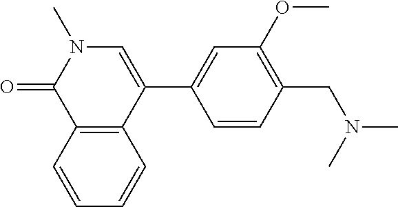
N1(C)C=C(C2=CC(OC)=C(CN(C)C)C=C2)C2=C(C1=O)C=CC=C2
